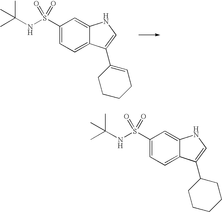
C1(S(NC(C)(C)C)(=O)=O)=CC=C2C(=C1)NC=C2C1=CCCCC1.C1(S(NC(C)(C)C)(=O)=O)=CC=C2C(=C1)NC=C2C1CCCCC1
